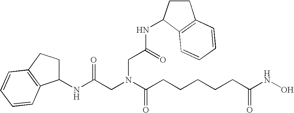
C12=C(C(NC(CN(C(CCCCCC(NO)=O)=O)CC(NC3C4=C(CC3)C=CC=C4)=O)=O)CC1)C=CC=C2
